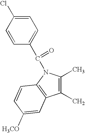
C1(C)=C(C)N(C(C2=CC=C(Cl)C=C2)=O)C2=C1C=C([H3CO])C=C2
